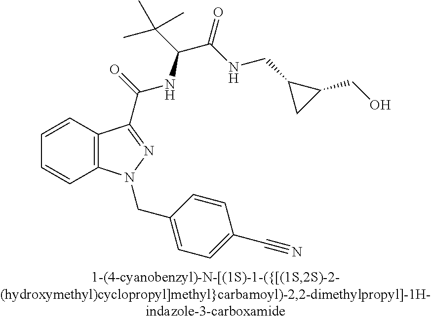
C1=CC2=C(C=C1)N(CC1=CC=C(C#N)C=C1)N=C2C(=O)NC(C(C)(C)C)C(=O)NCC1CC1CO
